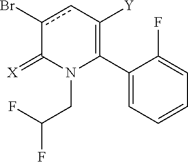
C1(C2=C([Y])cc(Br)C(=[X])N2CC(F)F)=CC=CC=C1F
